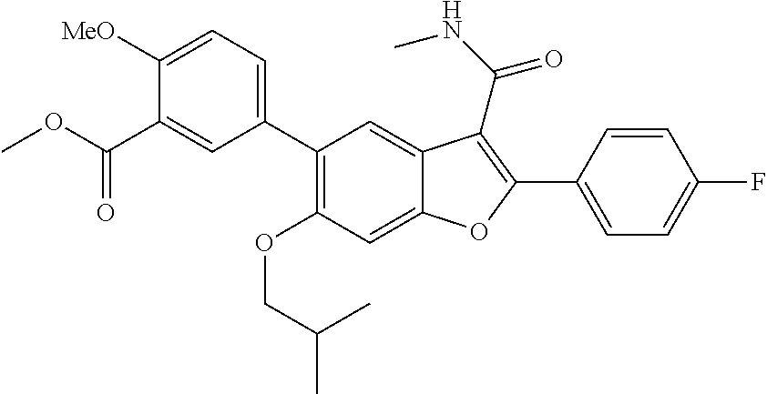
C12=CC(C3=CC=C([MeO])C(C(OC)=O)=C3)=C(OCC(C)C)C=C1OC(C1=CC=C(F)C=C1)=C2C(NC)=O
